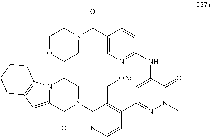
N12C(=CC3=C1CCCC3)C(=O)N(C1=NC=CC(C3=NN(C)C(=O)C(NC4=NC=C(C(N5CCOCC5)=O)C=C4)=C3)=C1C[OAc])CC2
